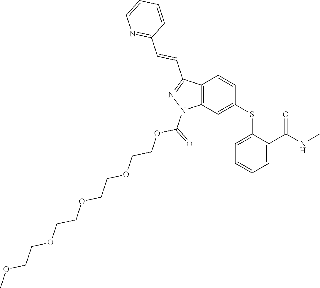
C1(SC2=CC3=C(C=C2)C(C=CC2=NC=CC=C2)=NN3C(=O)OCCOCCOCCOCCOC)=CC=CC=C1C(NC)=O
